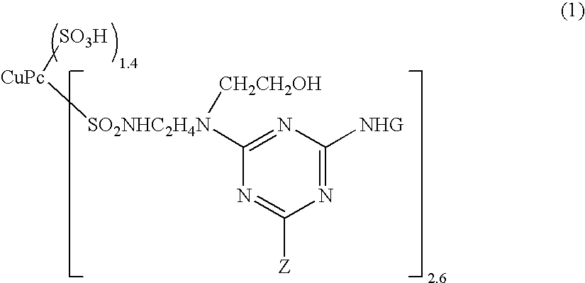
N1=C([SO2NHC2H4N]([CH2CH2OH])[CuPc][SO3H])N=C([Z])N=C1[NHG]
